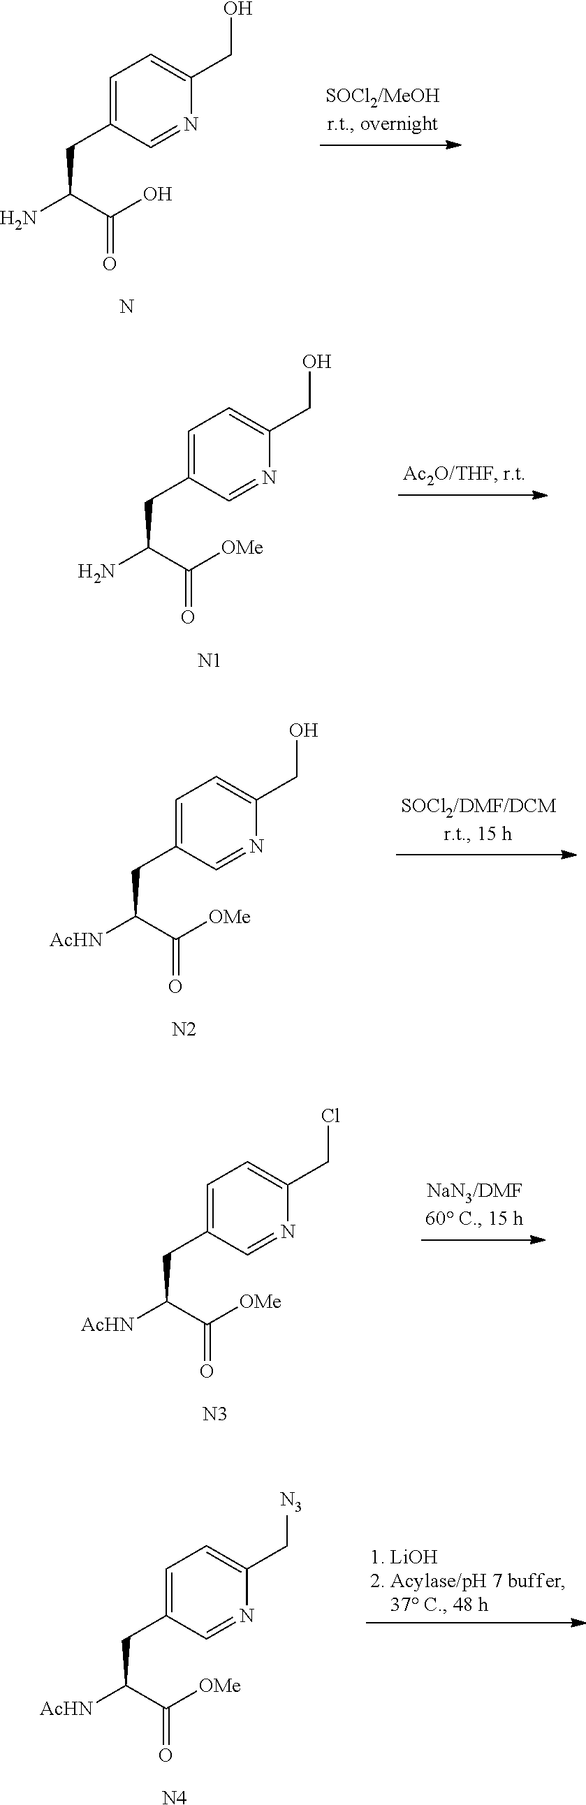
C1=C(CC(N)C(O)=O)C=NC(CO)=C1.N.C1=C(CC(N)C([OMe])=O)C=NC(CO)=C1.[N1].C1=C(CC([AcHN])C([OMe])=O)C=NC(CO)=C1.[N2].C1=C(CC([AcHN])C([OMe])=O)C=NC(CCl)=C1.[N3].C1=C(CC([AcHN])C([OMe])=O)C=NC(C[N3])=C1.[N4]
